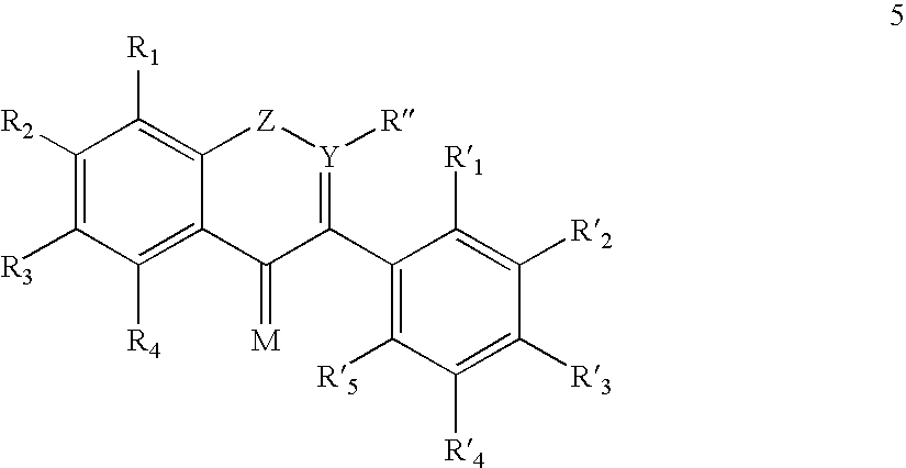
C1([R2])=C([R3])C([R4])=C2C(=C1[R1])[Z][Y]([R])=C(C1=C([R5])C([R4])=C([R3])C([R2])=C1[R1])C2=[M]
